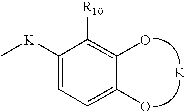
C[K]C1=CC=C(O)C(O)=C1[R10].[K]
